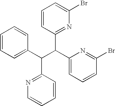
C1=CC=C(C(C(C2=CC=CC(Br)=N2)C2=NC(Br)=CC=C2)C2=NC=CC=C2)C=C1
